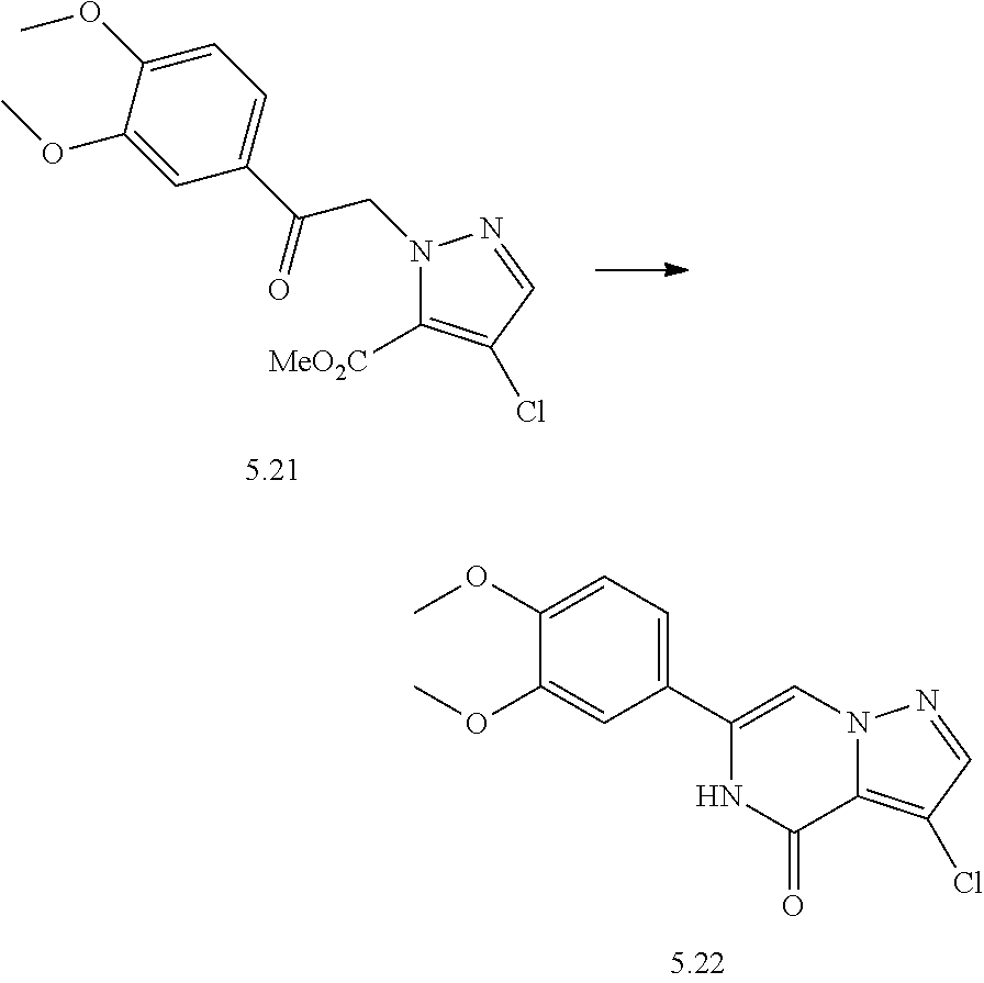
C1([MeO2C])=C(Cl)C=NN1CC(C1=CC=C(OC)C(OC)=C1)=O.C12=C(Cl)C=NN1C=C(C1=CC=C(OC)C(OC)=C1)NC2=O
